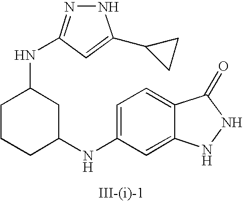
N1=C(NC2CCCC(NC3=CC=C4C(=C3)NNC4=O)C2)C=C(C2CC2)N1
